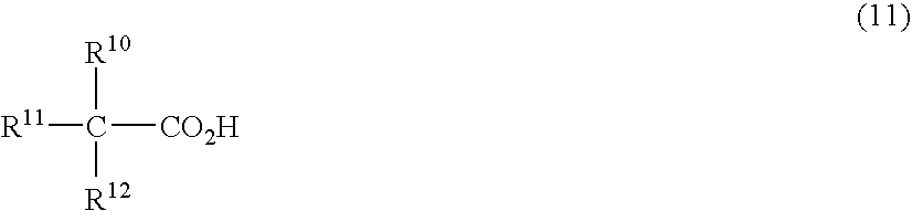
[R11]C([R10])([CO2H])[R12]
